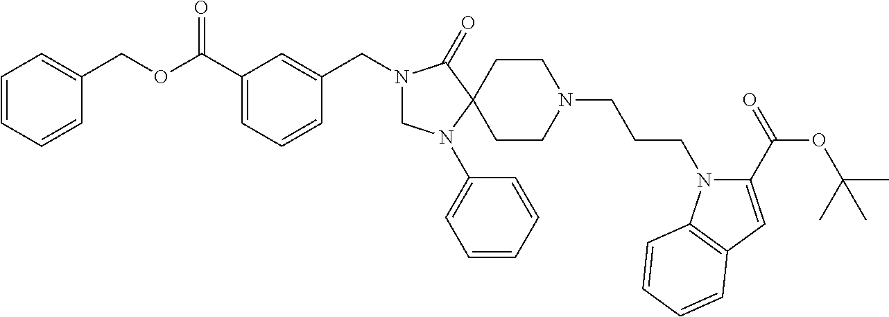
C1(C(OCC2=CC=CC=C2)=O)=CC=CC(CN2CN(C3=CC=CC=C3)C3(C2=O)CCN(CCCN2C(C(=O)OC(C)(C)C)=CC4=C2C=CC=C4)CC3)=C1
